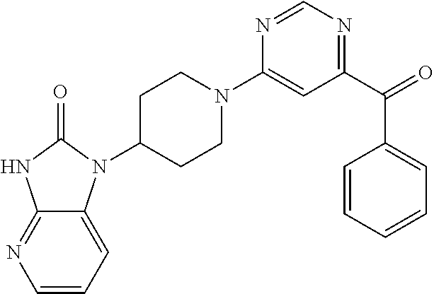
C1C(N2C3=CC=CN=C3NC2=O)CCN(C2=CC(C(=O)C3=CC=CC=C3)=NC=N2)C1
